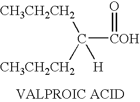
C([COH]=O)([CH3CH2CH2])([CH3CH2CH2])[H]
